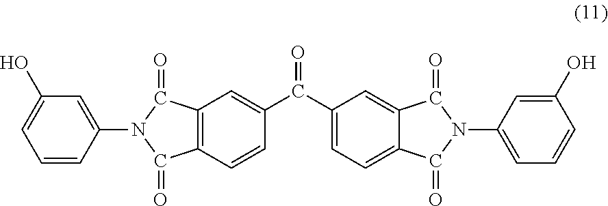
C1=CC(N2C(=O)C3=C(C=CC(C(C4=CC=C5C(=C4)C(=O)N(C4=CC=CC(O)=C4)C5=O)=O)=C3)C2=O)=CC(O)=C1
